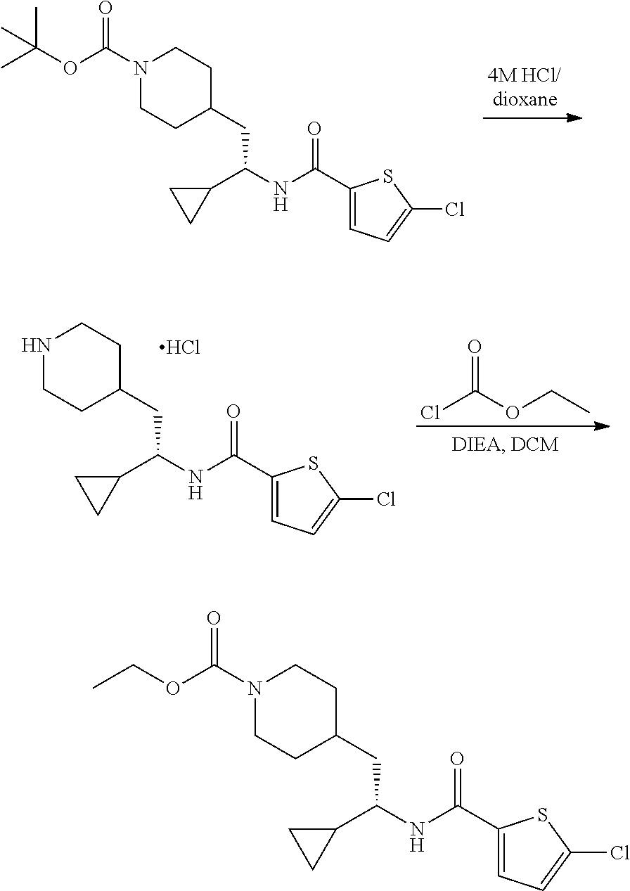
N1(C(OC(C)(C)C)=O)CCC(CC(NC(=O)C2=CC=C(Cl)S2)C2CC2)CC1.N1CCC(CC(NC(=O)C2=CC=C(Cl)S2)C2CC2)CC1.ClC(OCC)=O.Cl.N1(C(OCC)=O)CCC(CC(NC(=O)C2=CC=C(Cl)S2)C2CC2)CC1
